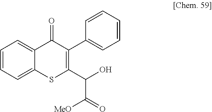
C1=CC=C2C(=C1)C(=O)C(C1=CC=CC=C1)=C(C(C(=O)[MeO])O)S2
